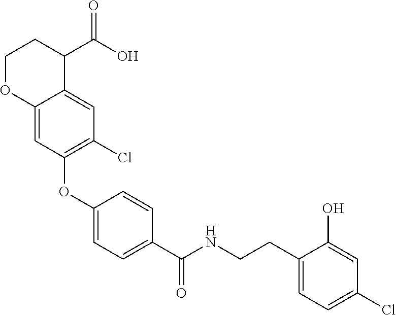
C1(OC2=C(Cl)C=C3C(=C2)OCCC3C(O)=O)=CC=C(C(NCCC2=CC=C(Cl)C=C2O)=O)C=C1
